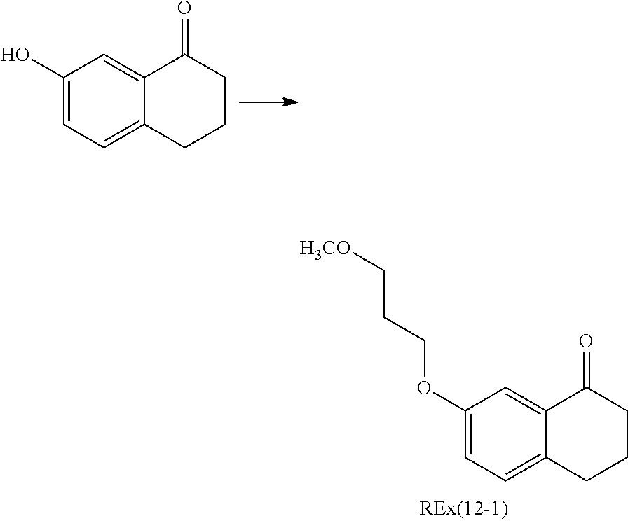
C1(O)=CC=C2C(=C1)C(=O)CCC2.C1(OCCC[H3CO])=CC=C2C(=C1)C(=O)CCC2
